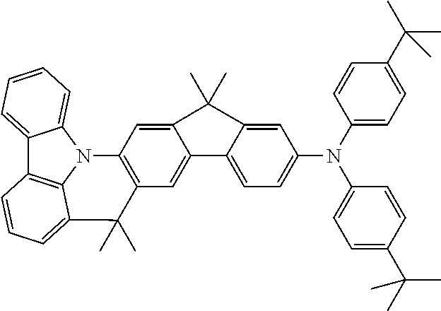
C12=CC=CC=C1N1C3=C2C=CC=C3C(C)(C)C2=C1C=C1C(=C2)C2=CC=C(N(C3=CC=C(C(C)(C)C)C=C3)C3=CC=C(C(C)(C)C)C=C3)C=C2C1(C)C
